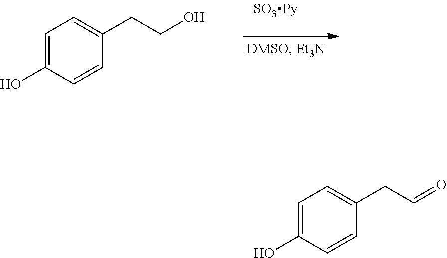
C1=C(O)C=CC(CCO)=C1.C1=C(O)C=CC(CC=O)=C1
